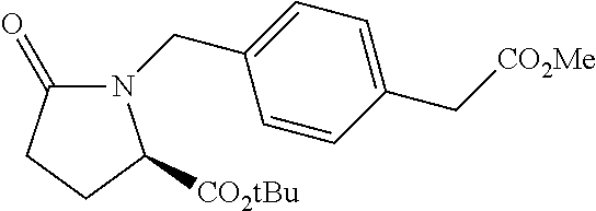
N1(CC2=CC=C(C[CO2Me])C=C2)C(=O)CCC1[CO2tBu]
